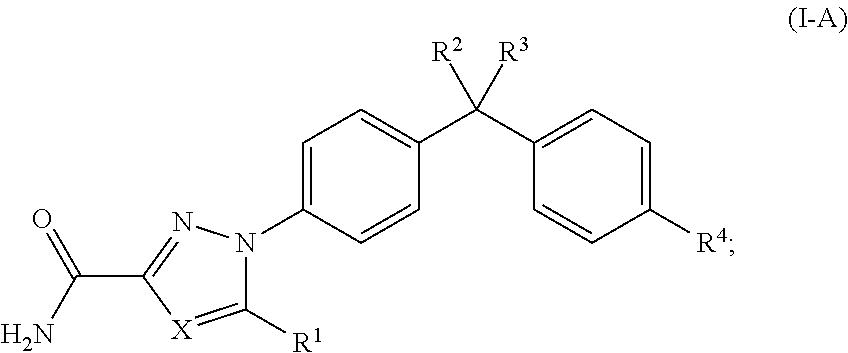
C1([R1])=[X]C(C(N)=O)=NN1C1=CC=C(C(C2=CC=C([R4])C=C2)([R2])[R3])C=C1
